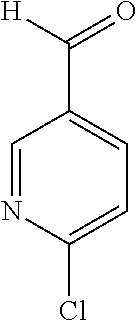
C1=NC(Cl)=CC=C1C([H])=O
